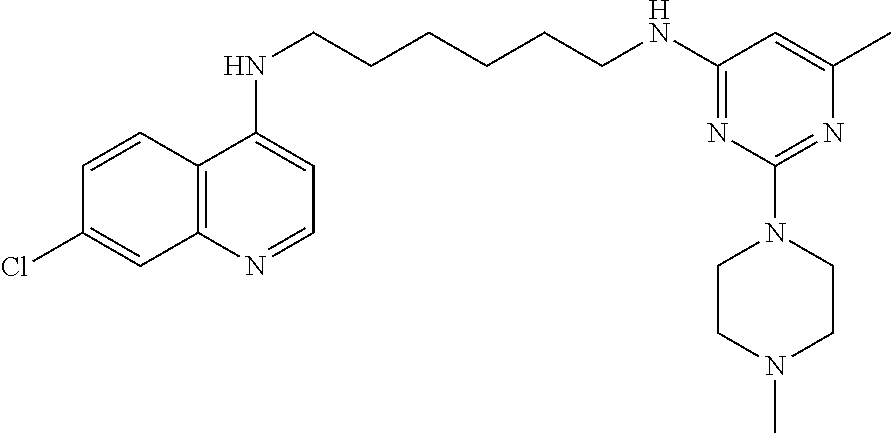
C1=CC2=C(C=C1Cl)N=CC=C2NCCCCCCNC1=NC(N2CCN(C)CC2)=NC(C)=C1
